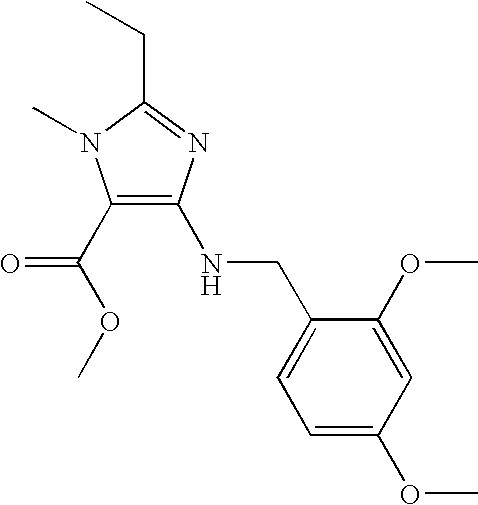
C1(C(OC)=O)=C(NCC2=CC=C(OC)C=C2OC)N=C(CC)N1C
